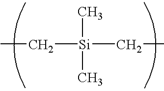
C([Si](CC)(C)C)C
